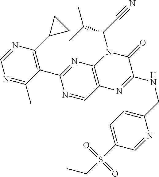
N1=C(C)C(C2=NC3=C(C=N2)N=C(NCC2=CC=C(S(CC)(=O)=O)C=N2)C(=O)N3C(C#N)C(C)C)=C(C2CC2)N=C1
